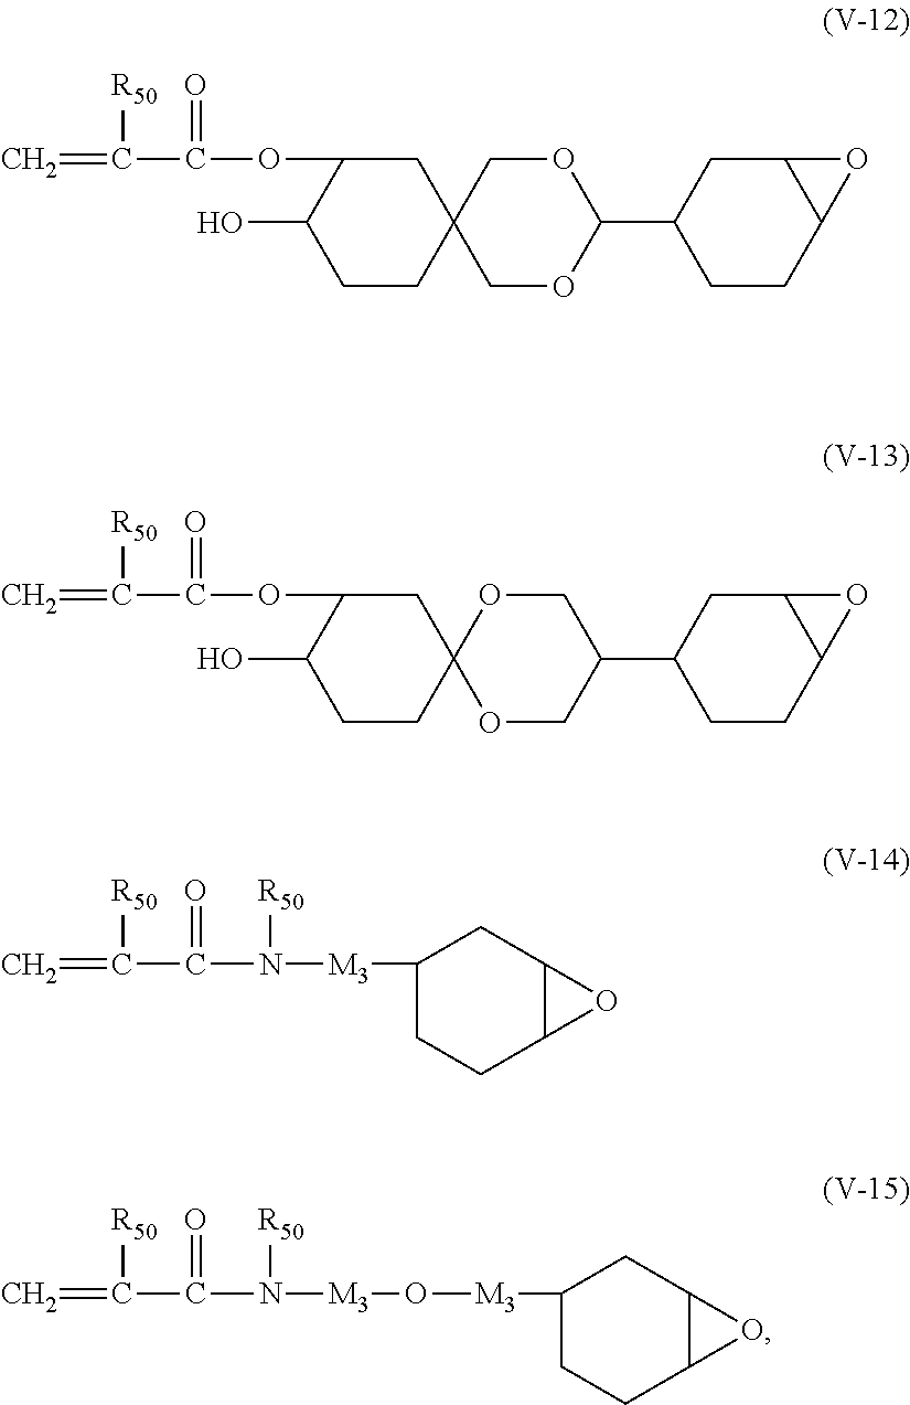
C=C([R50])C(=O)OC1CC2(CCC1O)COC(C1CC3C(CC1)O3)OC2.C=C([R50])C(=O)OC1CC2(CCC1O)OCC(C1CC3C(CC1)O3)CO2.C=C([R50])C(=O)N([M3]C1CCC2C(C1)O2)[R50].C=C([R50])C(=O)N([M3]O[M3]C1CCC2C(C1)O2)[R50]
